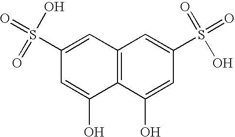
C12=C(C(O)=CC(S(=O)(=O)O)=C1)C(O)=CC(S(=O)(O)=O)=C2
